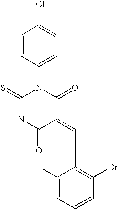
C1=CC(N2C(=S)NC(=O)C(=CC3=C(Br)C=CC=C3F)C2=O)=CC=C1Cl
